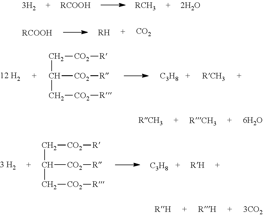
C(C[CO2][R])([CO2][R])C[CO2][R].[C3H8].[RCOOH].[RCH3].[RCOOH].[RH].[CO2].C(C[CO2][R])([CO2][R])C[CO2][R].[C3H8]
